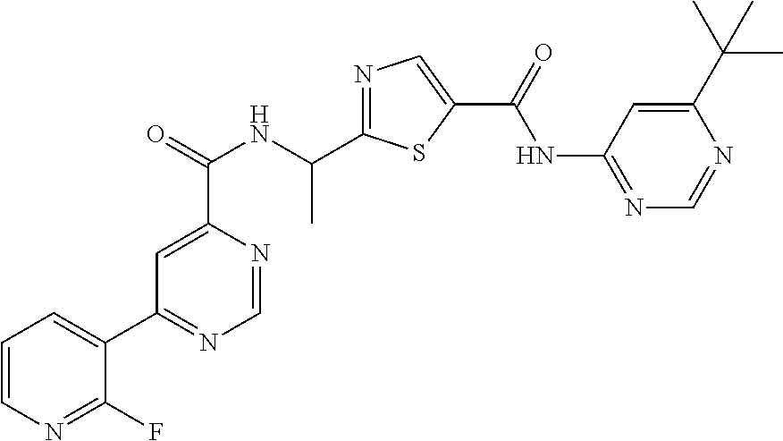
C1=NC(C(=O)NC(C2=NC=C(C(=O)NC3=NC=NC(C(C)(C)C)=C3)S2)C)=CC(C2=CC=CN=C2F)=N1
